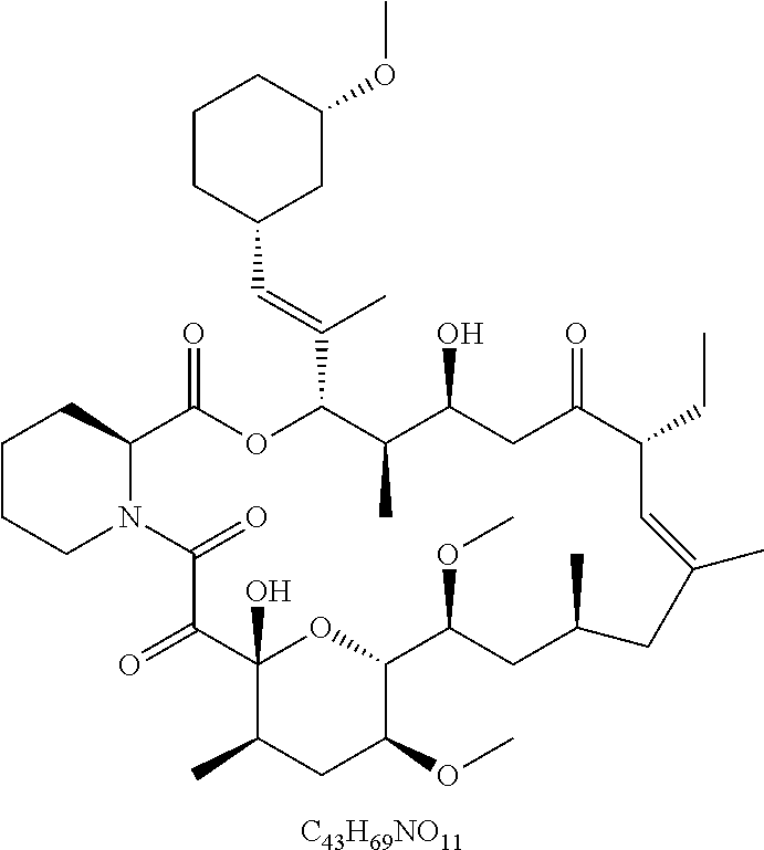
C1CCN2C(C1)C(=O)OC(C(=CC1CC(OC)CCC1)C)C(C)C(O)CC(=O)C(CC)C=C(C)CC(C)CC(OC)C1OC(O)(C(=O)C2=O)C(C)CC1OC.[C43H69NO11]
